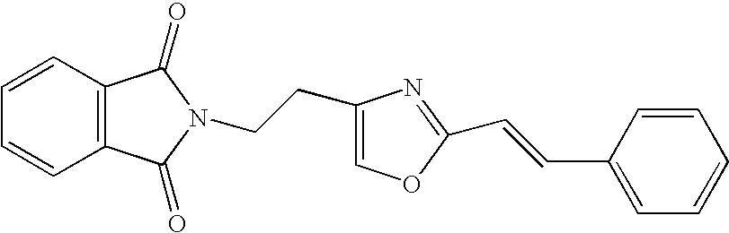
C1=CC2=C(C=C1)C(=O)N(CCC1=COC(C=CC3=CC=CC=C3)=N1)C2=O
